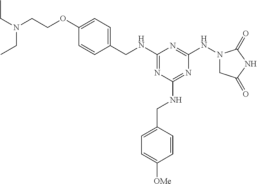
C1(NCC2=CC=C(OCCN(CC)CC)C=C2)=NC(NCC2=CC=C([OMe])C=C2)=NC(NN2CC(=O)NC2=O)=N1
